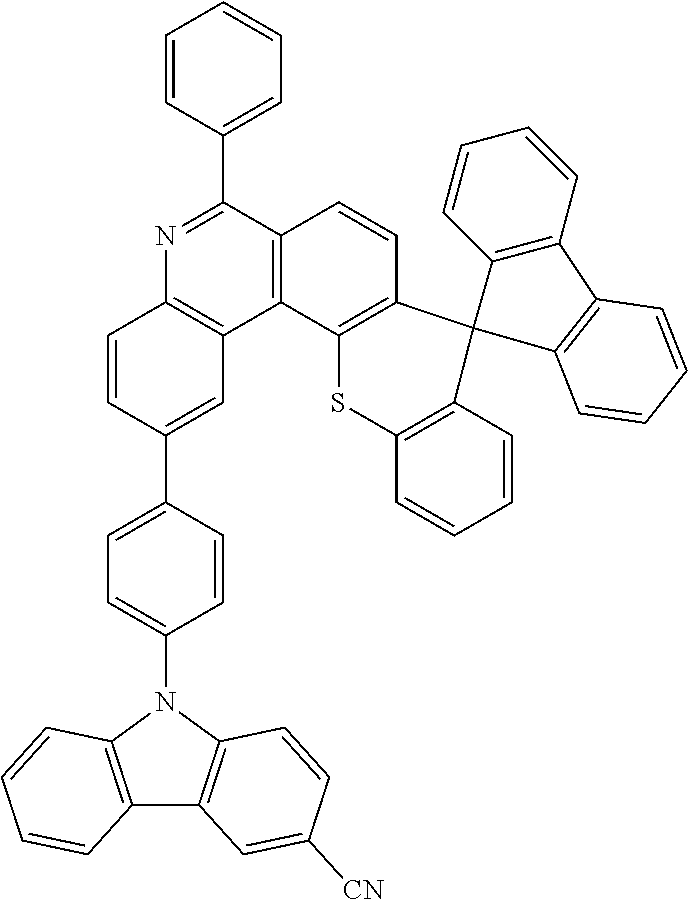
C1=CC(C2=CC=C(N3C4=C(C5=C3C=CC([CN])=C5)C=CC=C4)C=C2)=CC2=C1N=C(C1=CC=CC=C1)C1=C2C2=C(C=C1)C1(C3=C(S2)C=CC=C3)C2=C(C3=C1C=CC=C3)C=CC=C2
